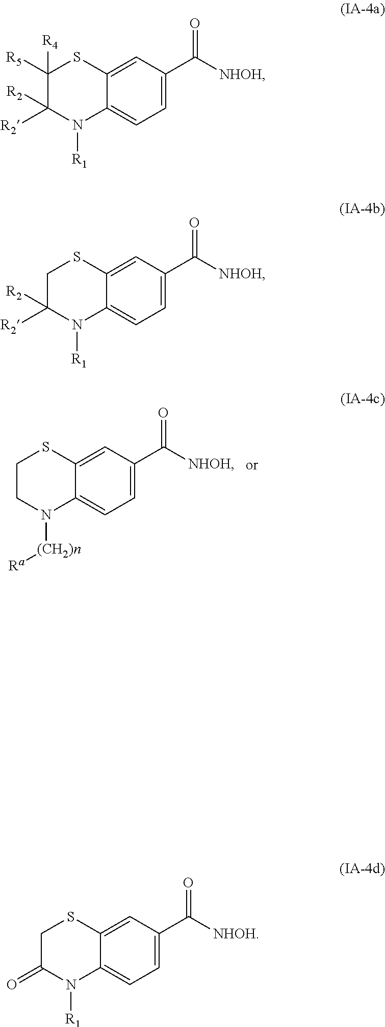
C1CN([(CH2)n][Ra])C2=CC=C(C([NHOH])=O)C=C2S1.C1([R4])([R5])C([R2])([R2])N([R1])C2=CC=C(C([NHOH])=O)C=C2S1.C1C([R2])([R2])N([R1])C2=CC=C(C([NHOH])=O)C=C2S1.C1C(=O)N([R1])C2=CC=C(C([NHOH])=O)C=C2S1
